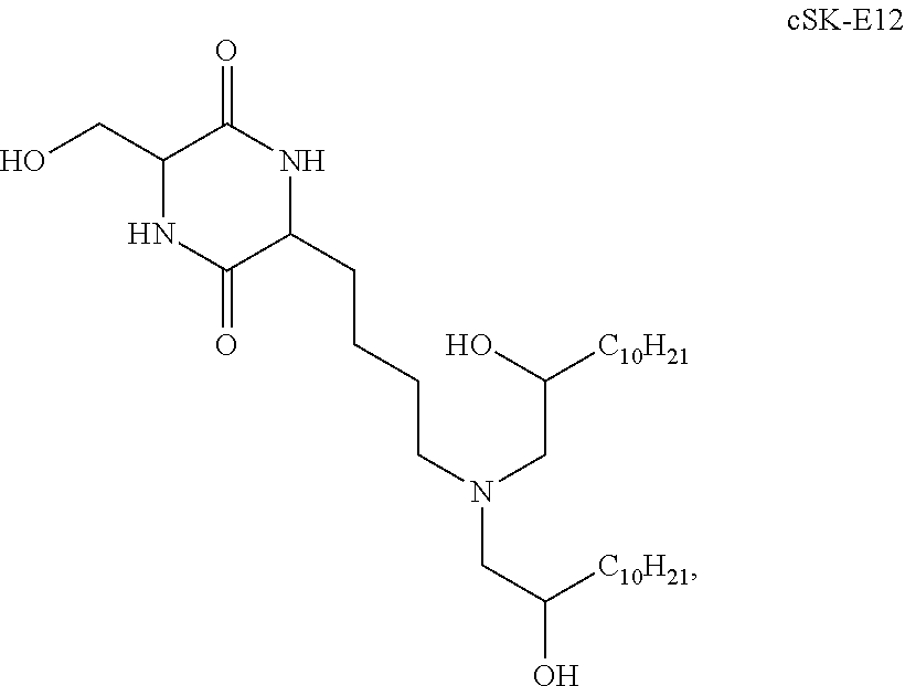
C1(CO)NC(=O)C(CCCCN(CC([C10H21])O)CC(O)[C10H21])NC1=O
